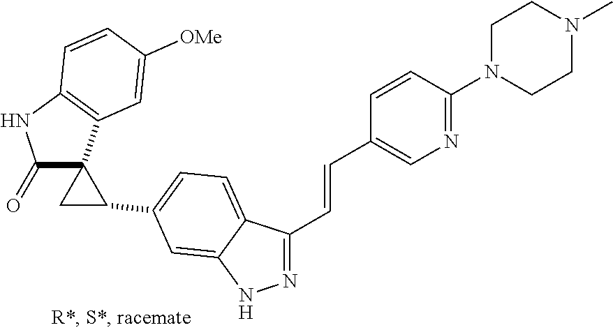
N1=C(C=CC2=CN=C(N3CCN(C)CC3)C=C2)C2=CC=C(C3CC34C(=O)NC3=C4C=C([OMe])C=C3)C=C2N1
